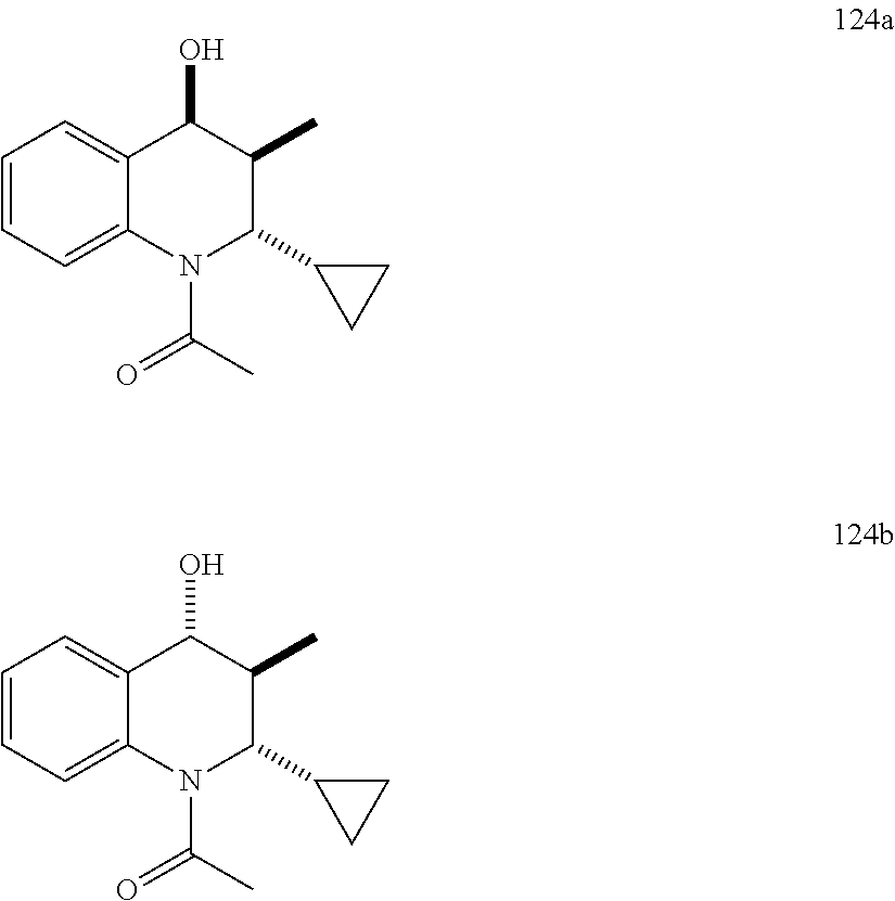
C1=CC=C2C(=C1)C(O)C(C)C(C1CC1)N2C(C)=O.C1=CC=C2C(=C1)C(O)C(C)C(C1CC1)N2C(C)=O
